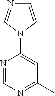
N1=CN=C(C)C=C1N1C=NC=C1
